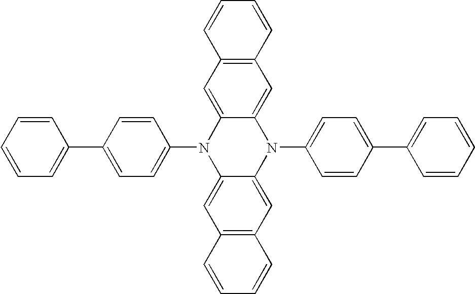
C1=CC(C2=CC=CC=C2)=CC=C1N1C2=CC3=C(C=C2N(C2=CC=C(C4=CC=CC=C4)C=C2)C2=CC4=C(C=C12)C=CC=C4)C=CC=C3
